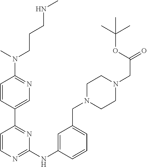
C1=CC(C2=NC(NC3=CC(CN4CCN(CC(OC(C)(C)C)=O)CC4)=CC=C3)=NC=C2)=CN=C1N(CCCNC)C
